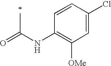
O=C(NC1=C([OMe])C=C(Cl)C=C1)C
